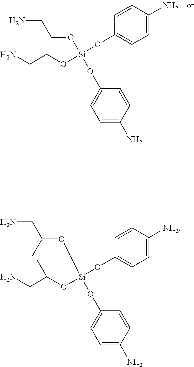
NCCO[Si](OCCN)(OC1=CC=C(N)C=C1)OC1=CC=C(N)C=C1.NCC(O[Si](OC(CN)C)(OC1=CC=C([NH2])C=C1)OC1=CC=C(N)C=C1)C
